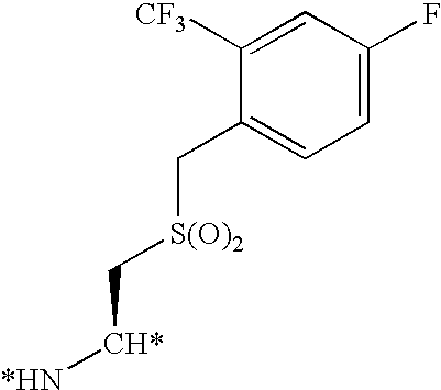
C1([CF3])=CC(F)=CC=C1C[S(O)2]C[CH*][*HN]
